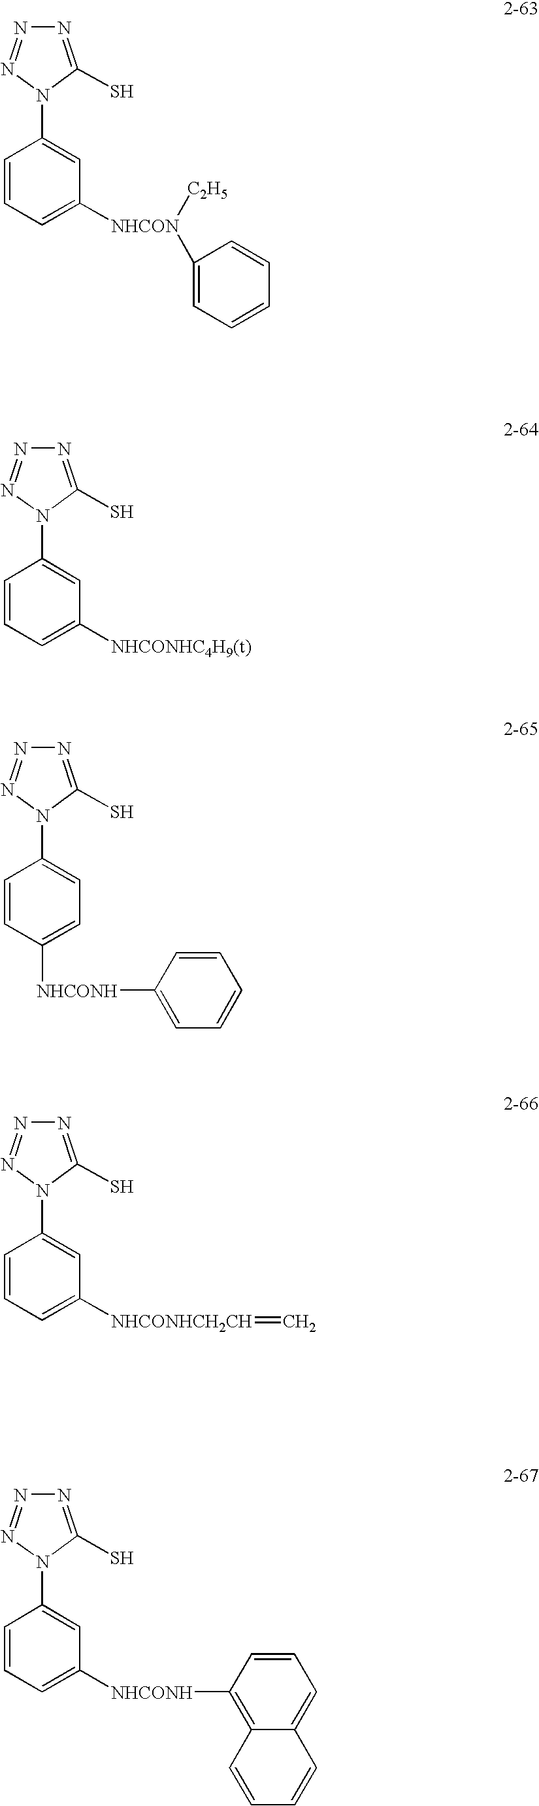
C1(N2C(S)=NN=N2)=CC([NHCON]([C2H5])C2=CC=CC=C2)=CC=C1.C1(N2C(S)=NN=N2)=CC([NHCONHC4H9(t)])=CC=C1.C1(N2C(S)=NN=N2)=CC=C([NHCONH]C2=CC=CC=C2)C=C1.C1(N2C(S)=NN=N2)=CC([NHCONHCH2CH]=C)=CC=C1.C1(N2C(S)=NN=N2)=CC([NHCONH]C2=C3C(=CC=C2)C=CC=C3)=CC=C1
